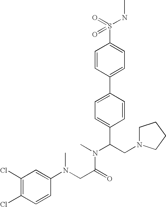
C1=CC(C2=CC=C(C(CN3CCCC3)N(C)C(CN(C3=CC(Cl)=C(Cl)C=C3)C)=O)C=C2)=CC=C1S(=O)(NC)=O
